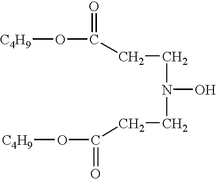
[C4H9]OC(=O)CCN(CCC(=O)O[C4H9])O
